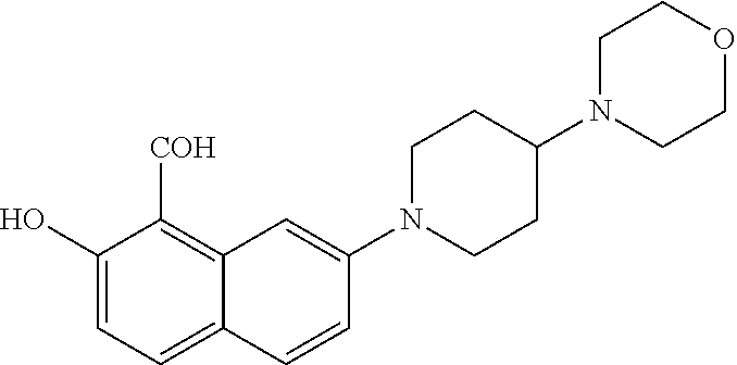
C1(O)=CC=C2C(=C1[COH])C=C(N1CCC(N3CCOCC3)CC1)C=C2
